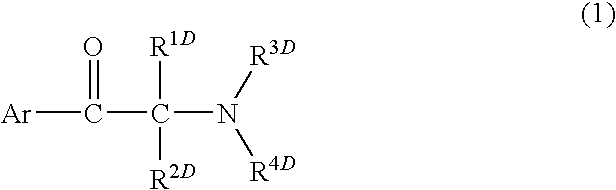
[Ar]C(C(N([R3D])[R4D])([R1D])[R2D])=O
